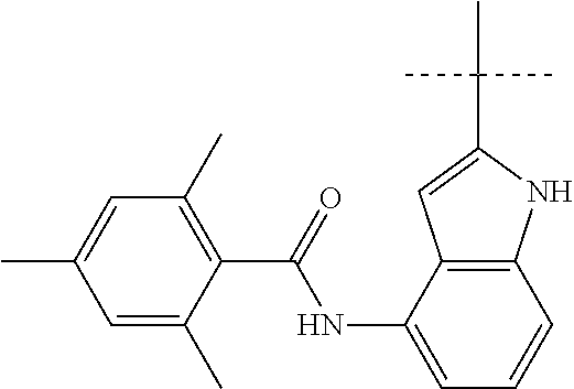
C1(C(=O)NC2=CC=CC3=C2C=C(C(C)(C)C)N3)=C(C)C=C(C)C=C1C
